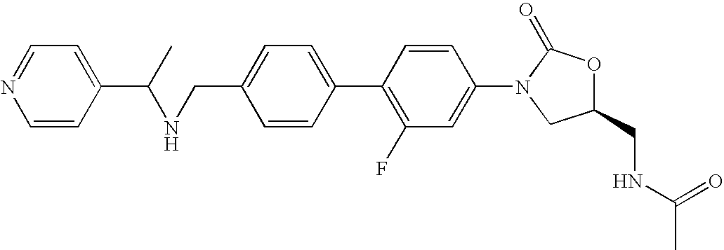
C1=C(CNC(C2=CC=NC=C2)C)C=CC(C2=C(F)C=C(N3CC(CNC(C)=O)OC3=O)C=C2)=C1
